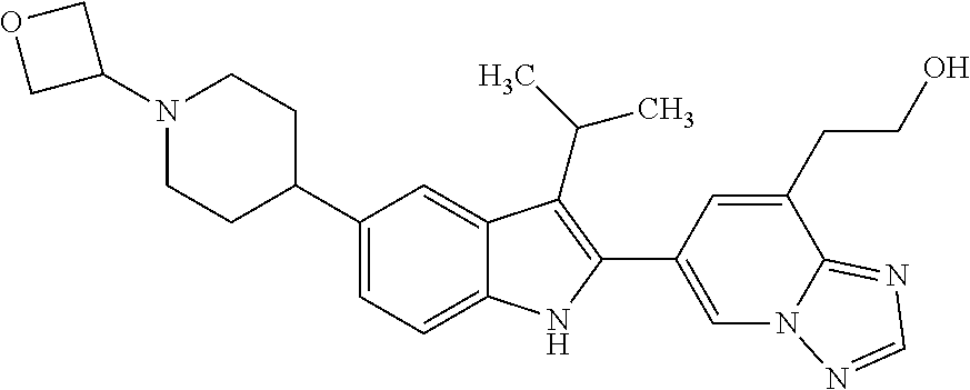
C1(N2CCC(C3=CC=C4C(=C3)C(C(C)C)=C(C3=CN5C(=NC=N5)C(CCO)=C3)N4)CC2)COC1
